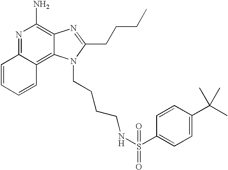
N1=C2C(=C3C(=C1N)N=C(CCCC)N3CCCCNS(C1=CC=C(C(C)(C)C)C=C1)(=O)=O)C=CC=C2
